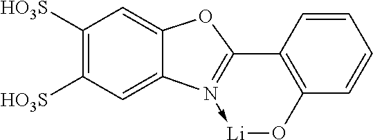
C1([HO3S])=C([HO3S])C=C2C(=C1)OC1=N2->[Li]OC2=C1C=CC=C2
